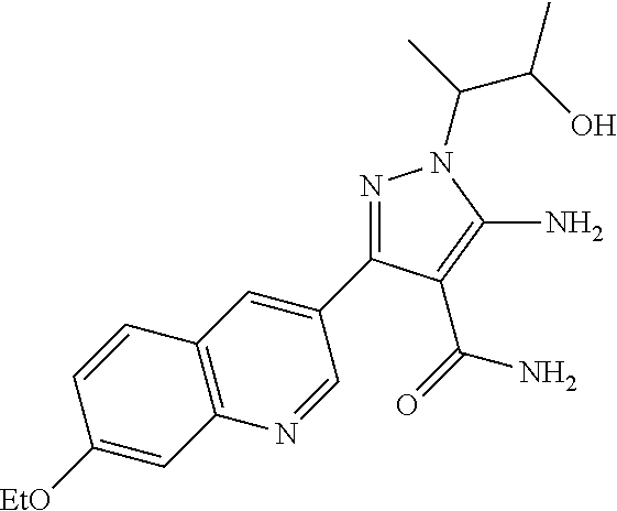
[EtO]C1=CC2=C(C=C1)C=C(C1=NN(C(C)C(O)C)C(N)=C1C(=O)N)C=N2
